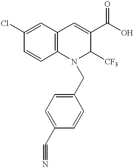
C1=CC2=C(C=C1Cl)C=C(C(O)=O)C([CF3])N2CC1=CC=C(C#N)C=C1
